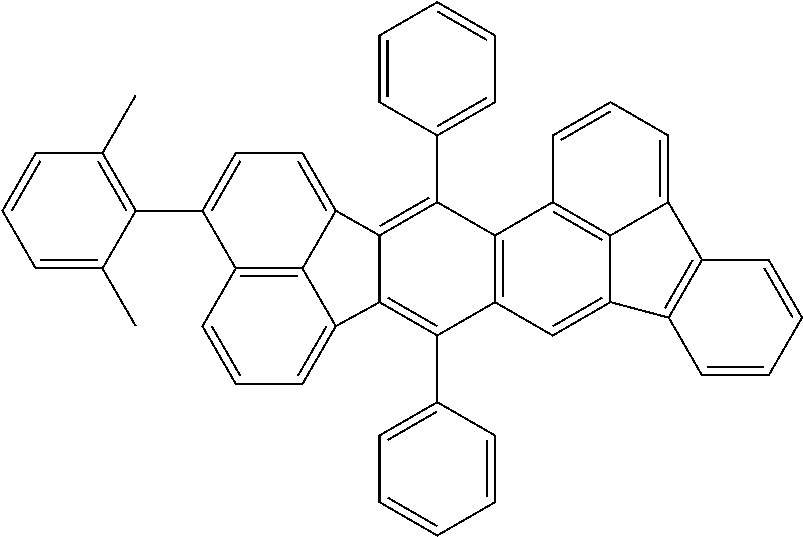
C1=CC=C2C3=C1C(C1=C(C)C=CC=C1C)=CC=C3C1=C(C3=CC=CC=C3)C3=C(C(C4=CC=CC=C4)=C21)C=C1C2=C3C=CC=C2C2=C1C=CC=C2
